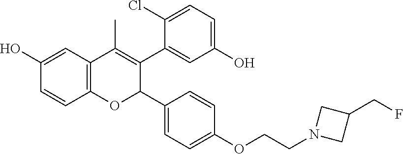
C12=C(C=C(O)C=C1)C(C)=C(C1=CC(O)=CC=C1Cl)C(C1=CC=C(OCCN3CC(CF)C3)C=C1)O2
